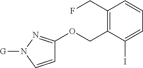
C1(CF)=C(COC2=NN([G])C=C2)C(I)=CC=C1
